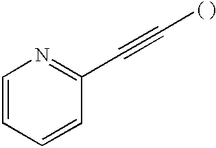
C1=CC=CC(C#C[( )])=N1
